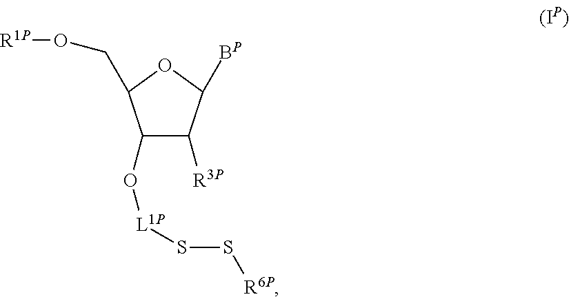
C1(O[L1P]SS[R6P])C([R3P])C([BP])OC1CO[R1P]
